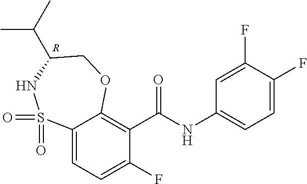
C1=C(F)C(F)=CC(NC(=O)C2=C3C(=CC=C2F)S(=O)(=O)NC(C(C)C)CO3)=C1.[R]
